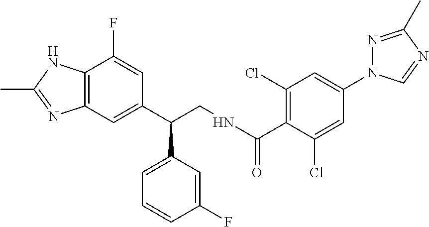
N(C(=O)C1=C(Cl)C=C(N2N=C(C)N=C2)C=C1Cl)CC(C1=CC=CC(F)=C1)C1=CC2=C(C(F)=C1)NC(C)=N2
